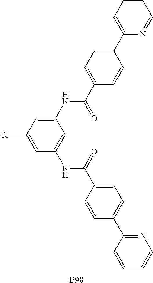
C1(NC(C2=CC=C(C3=CC=CC=N3)C=C2)=O)=CC(Cl)=CC(NC(C2=CC=C(C3=NC=CC=C3)C=C2)=O)=C1.[B98]
